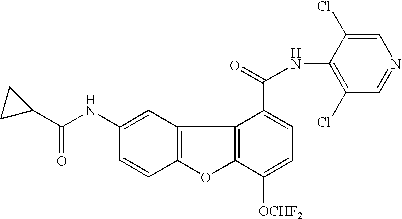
C12=C(C=C(NC(=O)C3CC3)C=C1)C1=C(O2)C([OCHF2])=CC=C1C(=O)NC1=C(Cl)C=NC=C1Cl
